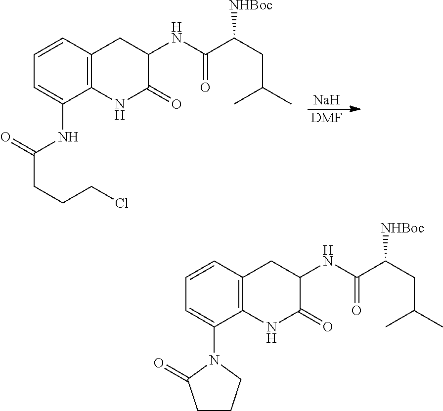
C1=CC2=C(C(N3C(=O)CCC3)=C1)NC(=O)C(NC(C(CC(C)C)[NHBoc])=O)C2.C1=CC2=C(C(NC(CCCCl)=O)=C1)NC(=O)C(NC(C(CC(C)C)[NHBoc])=O)C2.[Na].[DMF]
